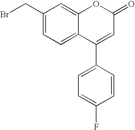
C1(CBr)=CC=C2C(=C1)OC(=O)C=C2C1=CC=C(F)C=C1
